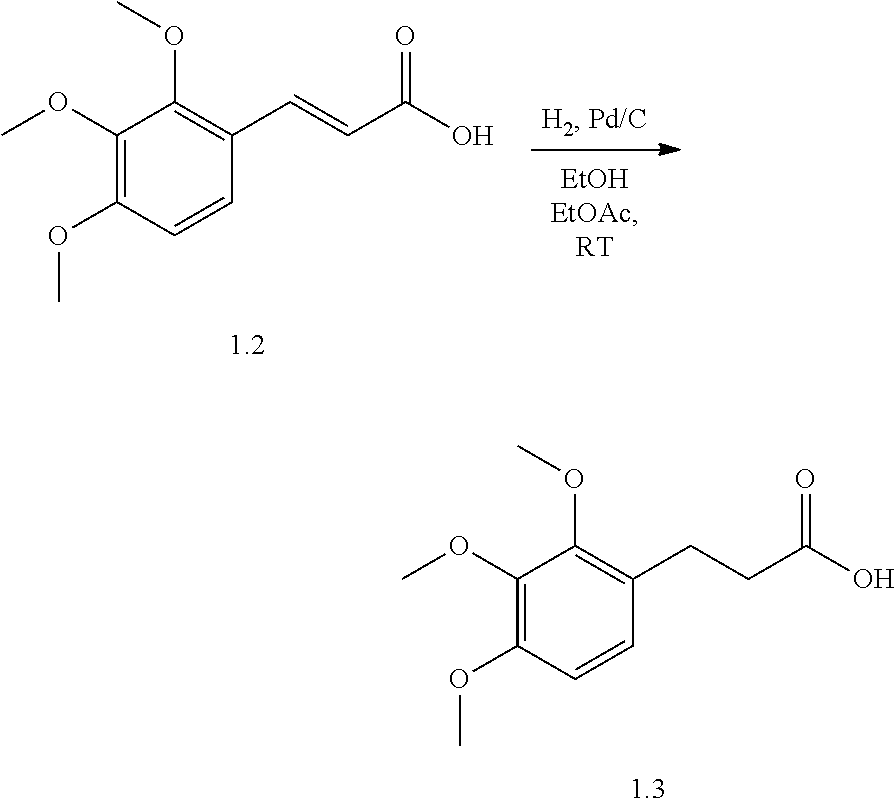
C1(OC)=C(OC)C=CC(CCC(O)=O)=C1OC.C1(OC)=C(OC)C=CC(C=CC(O)=O)=C1OC
